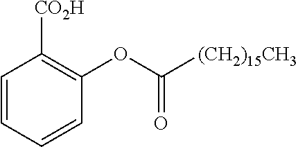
C1=CC=CC(OC([(CH2)15CH3])=O)=C1[CO2H]
